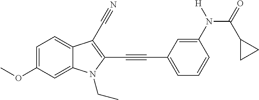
C1=C(OC)C=C2C(=C1)C(C#N)=C(C#CC1=CC=CC(N(C(=O)C3CC3)[H])=C1)N2CC
